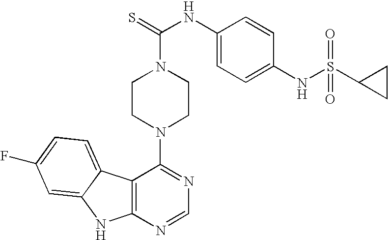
C12=C(N=CN=C1N1CCN(C(=S)NC3=CC=C(NS(C4CC4)(=O)=O)C=C3)CC1)NC1=CC(F)=CC=C21
